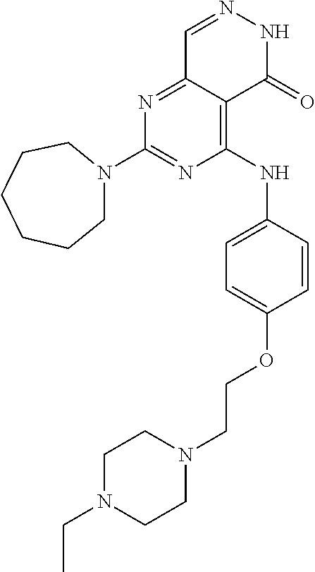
N1=C2C(=C(NC3=CC=C(OCCN4CCN(CC)CC4)C=C3)N=C1N1CCCCCC1)C(=O)NN=C2
